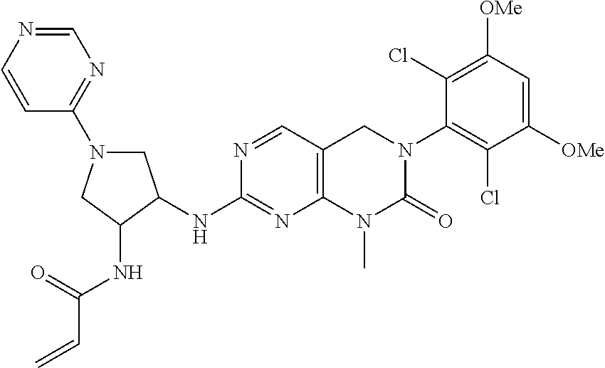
N(C1=NC2=C(C=N1)CN(C1=C(Cl)C([OMe])=CC([OMe])=C1Cl)C(=O)N2C)C1C(NC(C=C)=O)CN(C2=NC=NC=C2)C1
